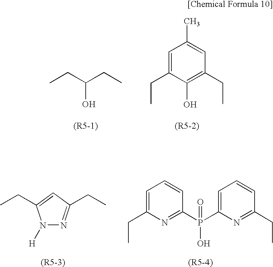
C(C1=CC=CC(P(C2=CC=CC(CC)=N2)(=O)O)=N1)C.N1([H])N=C(CC)C=C1CC.C(C1=CC(C)=CC(CC)=C1O)C.CCC(CC)O
